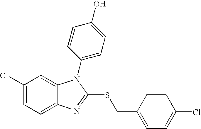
C1(Cl)=CC=C2C(=C1)N(C1=CC=C(O)C=C1)C(SCC1=CC=C(Cl)C=C1)=N2
